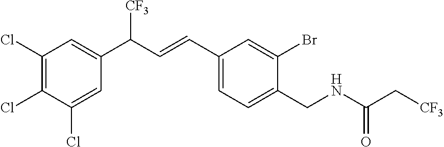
C1(Cl)=C(Cl)C(Cl)=CC(C(C=CC2=CC=C(CNC(=O)C[CF3])C(Br)=C2)[CF3])=C1
